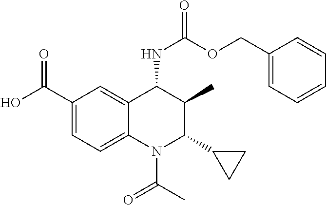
C1(C(O)=O)=CC=C2C(=C1)C(NC(=O)OCC1=CC=CC=C1)C(C)C(C1CC1)N2C(=O)C
